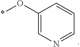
C1=CC(O*)=CN=C1
